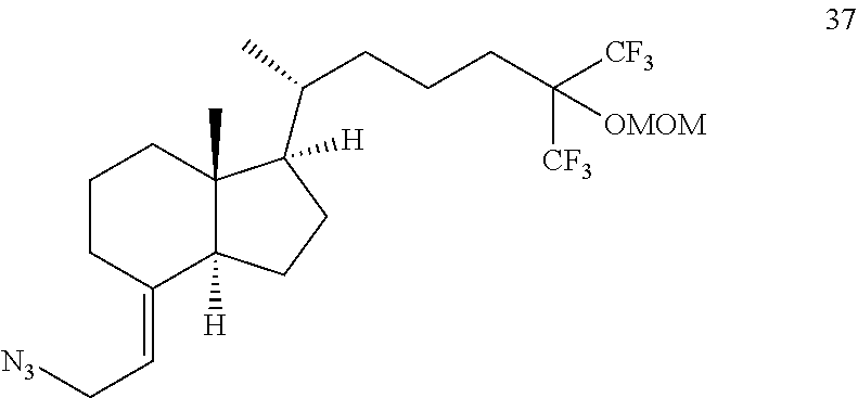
C1CC(=CC[N3])C2([H])C(C)(C1)C([H])(C(CCCC([CF3])([CF3])[OMOM])C)CC2
